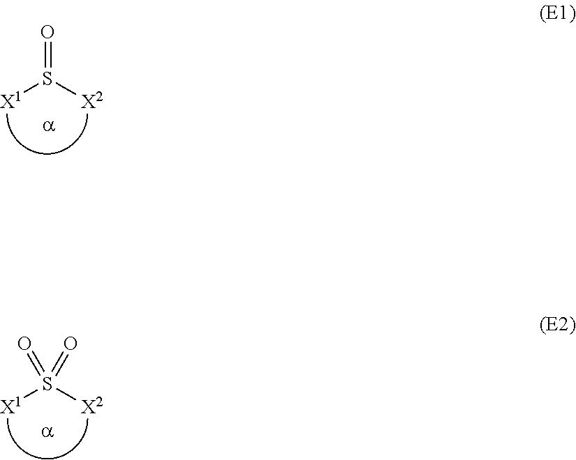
[X1]S([X2])=O.[X1]S([X2])(=O)=O
